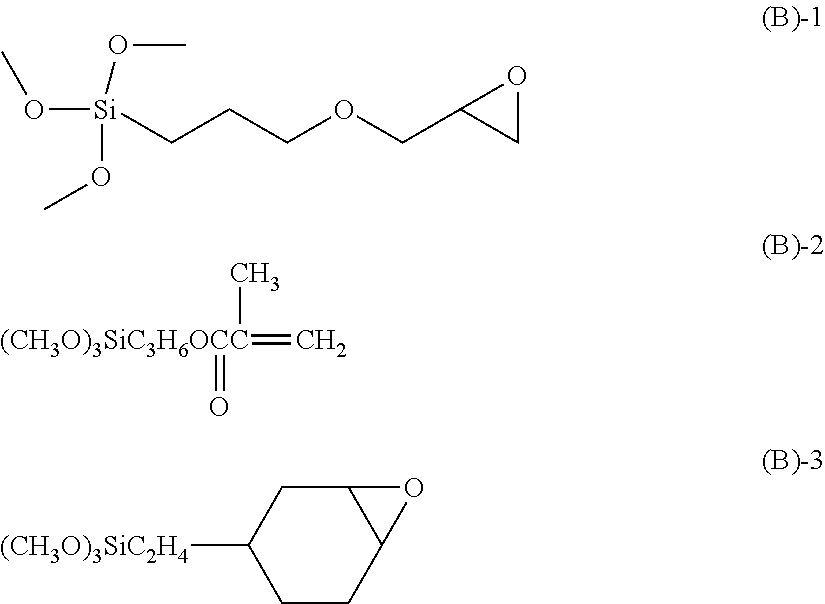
[Si](CCCOCC1OC1)(OC)(OC)OC.[(CH3O)3SiC3H6OCC](=C)(=O)C.C1CC2C(CC1[(CH3O)3SiC2H4])O2
